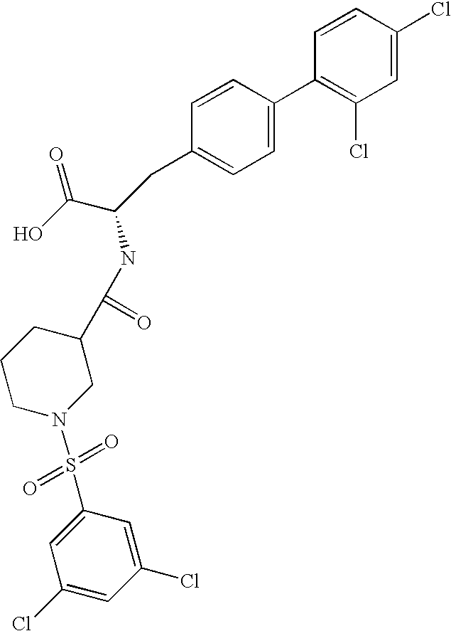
C1=CC(Cl)=CC(Cl)=C1C1=CC=C(CC(C(O)=O)NC(C2CCCN(S(=O)(=O)C3=CC(Cl)=CC(Cl)=C3)C2)=O)C=C1
